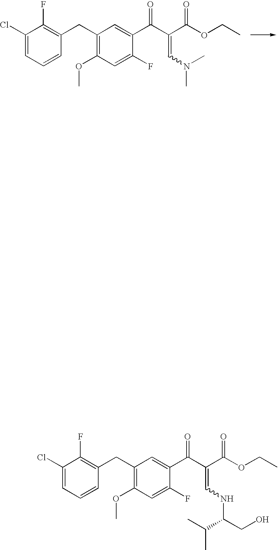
C1(Cl)=CC=CC(CC2=C(OC)C=C(F)C(C(C(C(OCC)=O)=CN(C)C)=O)=C2)=C1F.C1(Cl)=CC=CC(CC2=C(OC)C=C(F)C(C(C(C(OCC)=O)=CNC(CO)C(C)C)=O)=C2)=C1F
